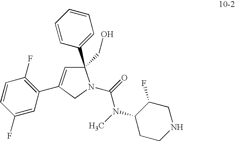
C1=CC(F)=CC(C2=CC(C3=CC=CC=C3)(CO)N(C(=O)N(C)C3CCNCC3F)C2)=C1F
